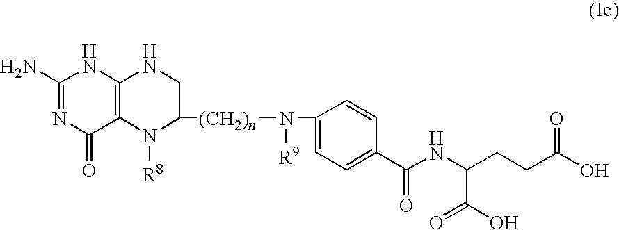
C1(N)=NC(=O)C2=C(N1)NCC([(CH2)n]N([R9])C1=CC=C(C(NC(CCC(O)=O)C(=O)O)=O)C=C1)N2[R8]
